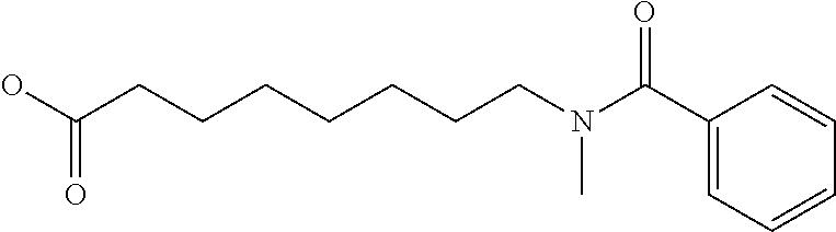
C1(C(N(CCCCCCCC(O)=O)C)=O)=CC=CC=C1
